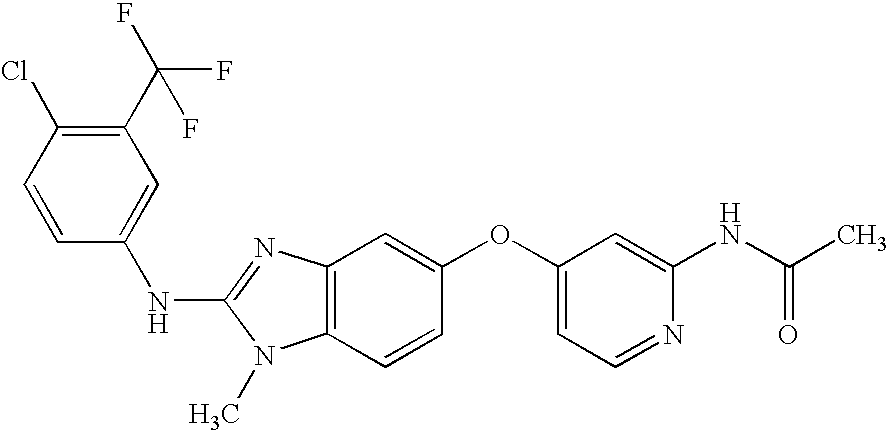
C1(C(F)(F)F)=C(Cl)C=CC(NC2=NC3=C(N2C)C=CC(OC2=CC=NC(NC(C)=O)=C2)=C3)=C1
